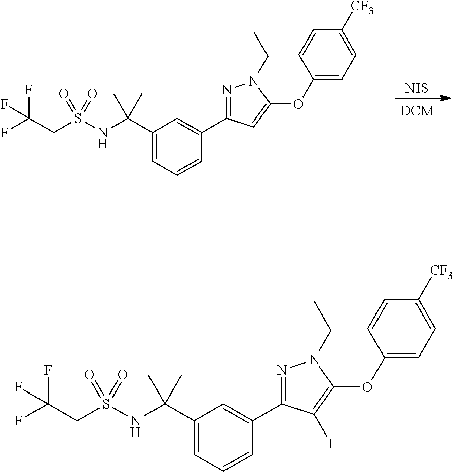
[NIS].C1(C(NS(CC(F)(F)F)(=O)=O)(C)C)=CC=CC(C2=NN(CC)C(OC3=CC=C([CF3])C=C3)=C2)=C1.C1(C(NS(CC(F)(F)F)(=O)=O)(C)C)=CC=CC(C2=NN(CC)C(OC3=CC=C([CF3])C=C3)=C2I)=C1
